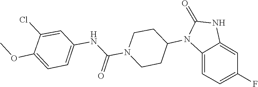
C1CN(C(NC2=CC=C(OC)C(Cl)=C2)=O)CCC1N1C(=O)NC2=CC(F)=CC=C12
